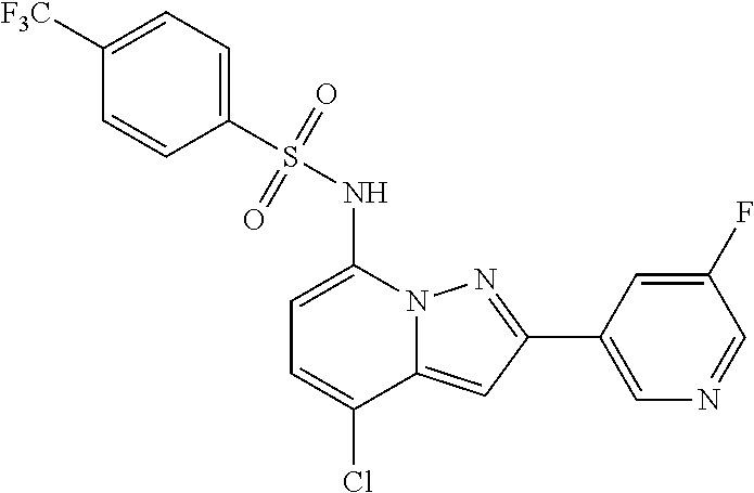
C1=C(NS(C2=CC=C([F3C])C=C2)(=O)=O)N2C(=CC(C3=CN=CC(F)=C3)=N2)C(Cl)=C1
